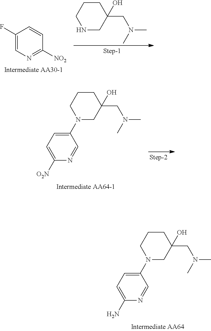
C1CCN(C2=CC=C(N)N=C2)CC1(CN(C)C)O.C1(F)=CN=C([NO2])C=C1.C1CCNCC1(CN(C)C)O.C1CCN(C2=CC=C([O2N])N=C2)CC1(CN(C)C)O
